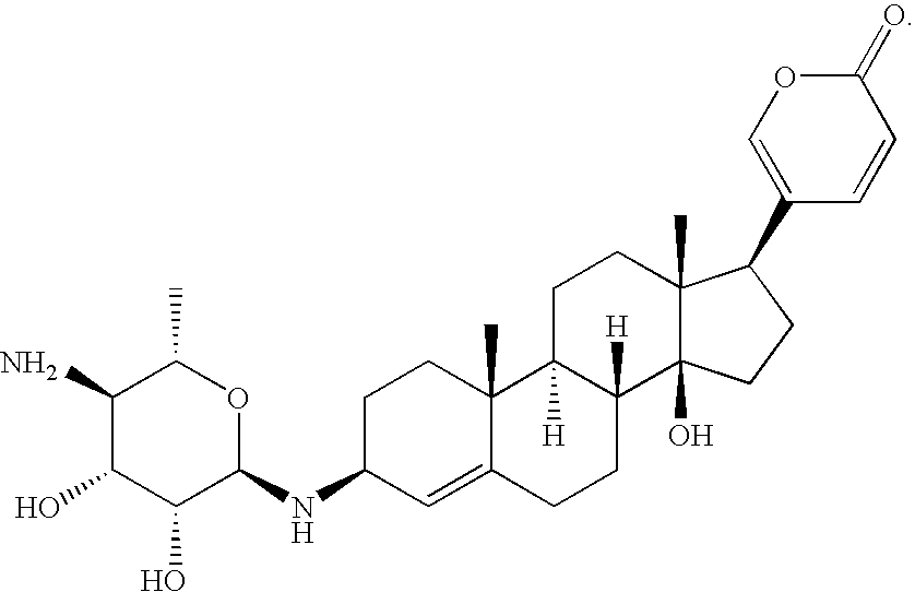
C1(C2C3(C)C(O)(CC2)C2([H])C([H])(CC3)C3(C)C(=CC(NC4OC(C)C(N)C(O)C4O)CC3)CC2)=COC(=O)C=C1
